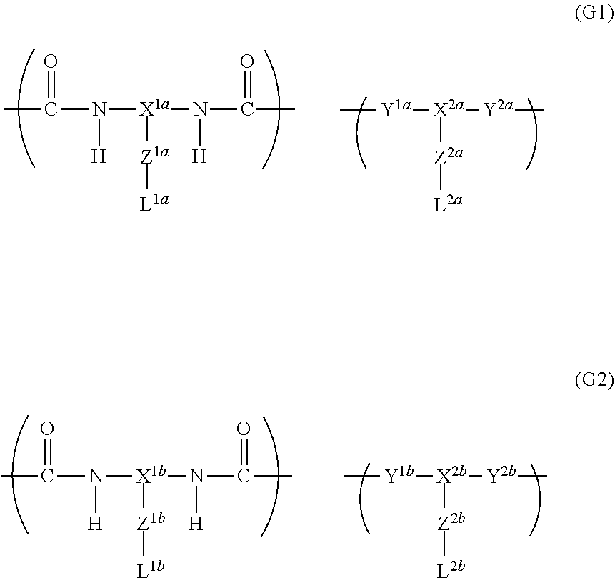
CC(=O)N([H])[X1b]([Z1b][L1b])N([H])C(C)=O.C[Y1b][X2b]([Y2b]C)[Z2b][L2b].C[Y1a][X2a]([Y2a]C)[Z2a][L2a].CC(=O)N([H])[X1a]([Z1a][L1a])N([H])C(=O)C
